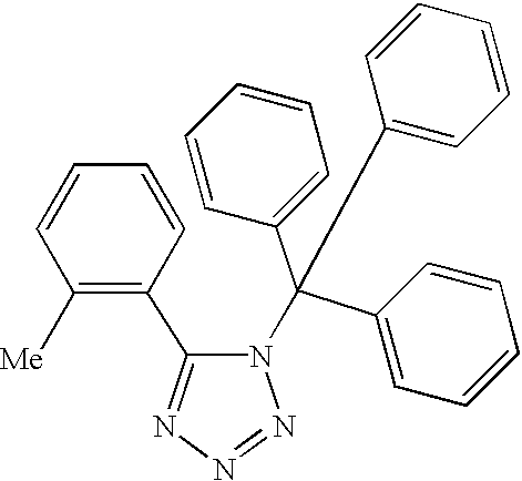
C1=CC=CC([Me])=C1C1=NN=NN1C(C1=CC=CC=C1)(C1=CC=CC=C1)C1=CC=CC=C1
